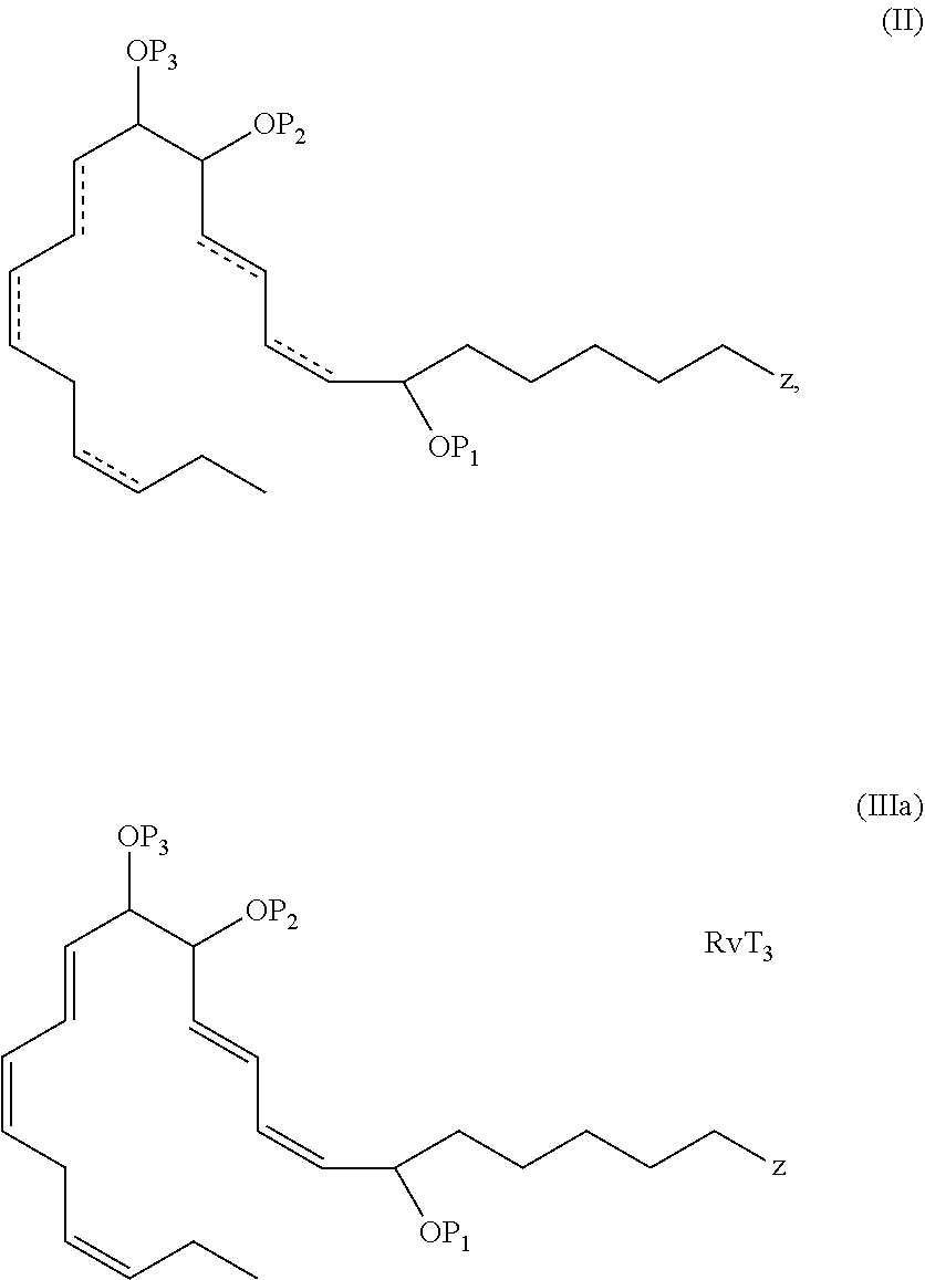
C(=CC=CCC=CCC)C(C(C=CC=CC([OP1])CCCCC[z])[OP2])[OP3].c(c-ccCccCC)C(C(cc-ccC([OP1])CCCCC[z])[OP2])[OP3]
